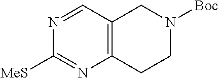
C12=C(C=NC([MeS])=N1)CN([Boc])CC2
